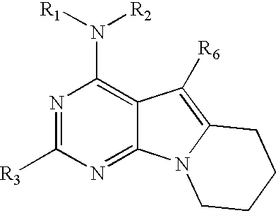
C1([R3])=NC(N([R1])[R2])=C2C(=N1)N1C(=C2[R6])CCCC1
